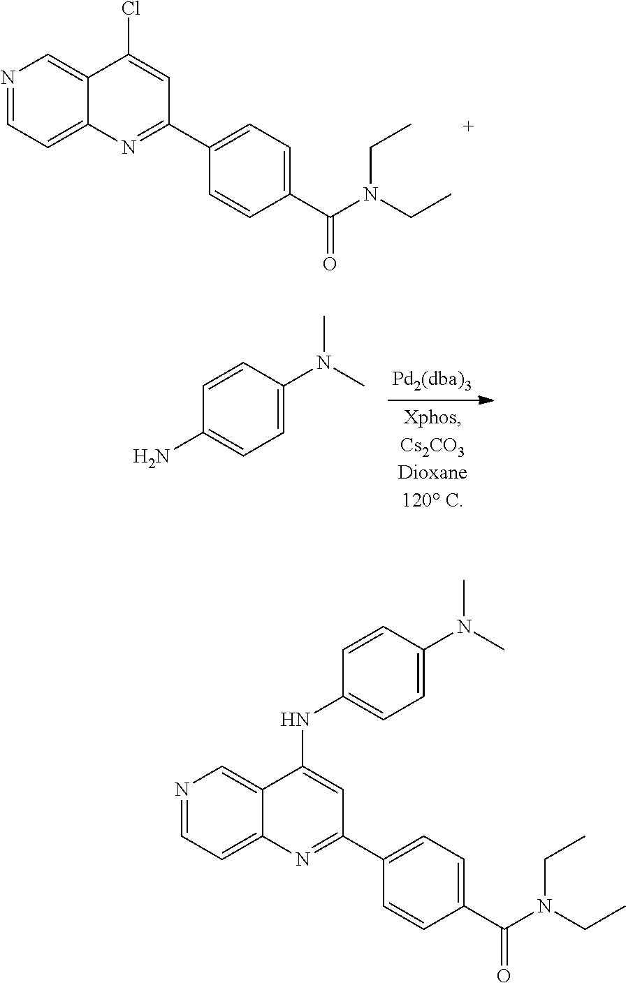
N1=CC=C2C(=C1)C(Cl)=CC(C1=CC=C(C(N(CC)CC)=O)C=C1)=N2.NC1=CC=C(N(C)C)C=C1.N1=CC=C2C(=C1)C(NC1=CC=C(N(C)C)C=C1)=CC(C1=CC=C(C(N(CC)CC)=O)C=C1)=N2
